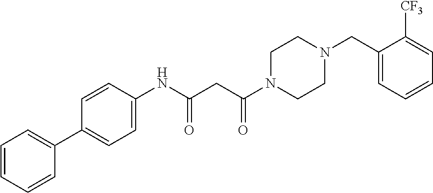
C1=CC=CC(C2=CC=C(NC(CC(N3CCN(CC4=CC=CC=C4[CF3])CC3)=O)=O)C=C2)=C1
